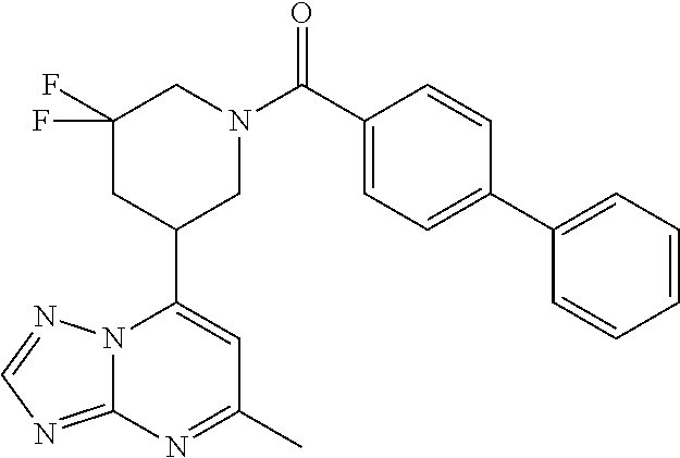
N12C(=NC=N1)N=C(C)C=C2C1CN(C(=O)C2=CC=C(C3=CC=CC=C3)C=C2)CC(F)(F)C1
